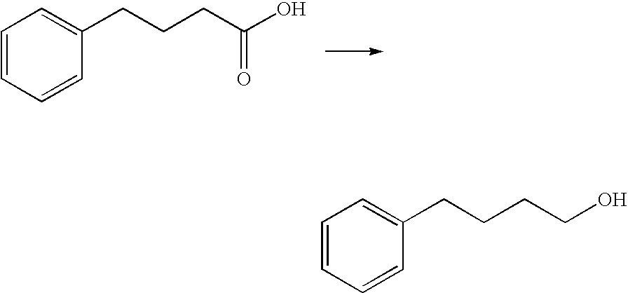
C1=CC=CC(CCCC(=O)O)=C1.C1=CC=CC(CCCCO)=C1
